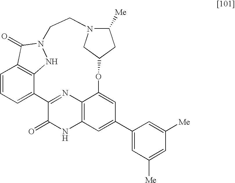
C1=CC=C2C3=C1C(=O)N(N3)CCN1C([Me])CC(OC3=CC(C4=CC([Me])=CC([Me])=C4)=CC4=C3N=C2C(=O)N4)C1
